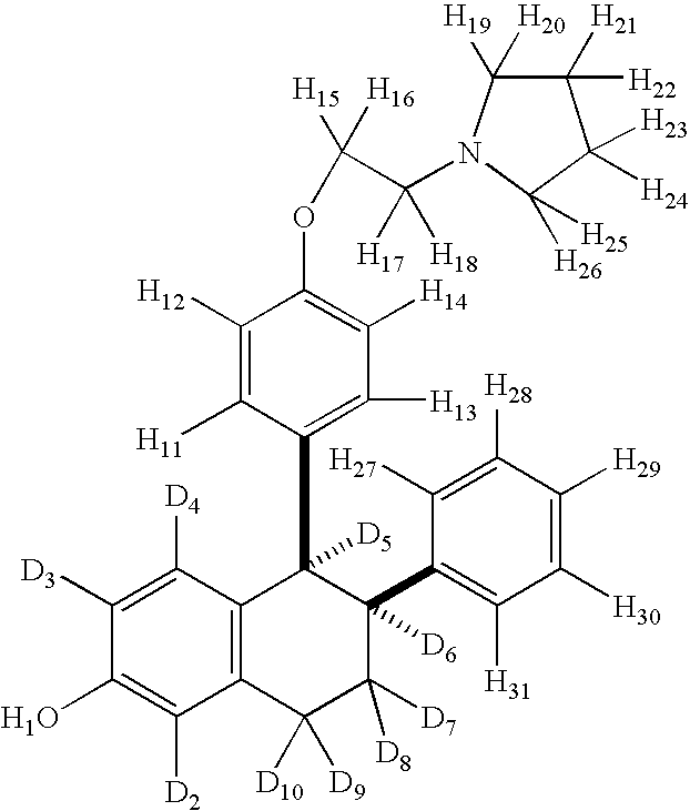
C1([D3])=C([D4])C2=C(C([D2])=C1O)C([D10])([D9])C([D8])([D7])C([D6])(C1=C([H31])C([H30])=C([H29])C([H28])=C1[H27])C2([D5])C1=C([H13])C([H14])=C(OC(C([H17])([H18])N2C([H20])([H19])C([H22])([H21])C([H23])([H24])C2([H26])[H25])([H16])[H15])C([H12])=C1[H11]
